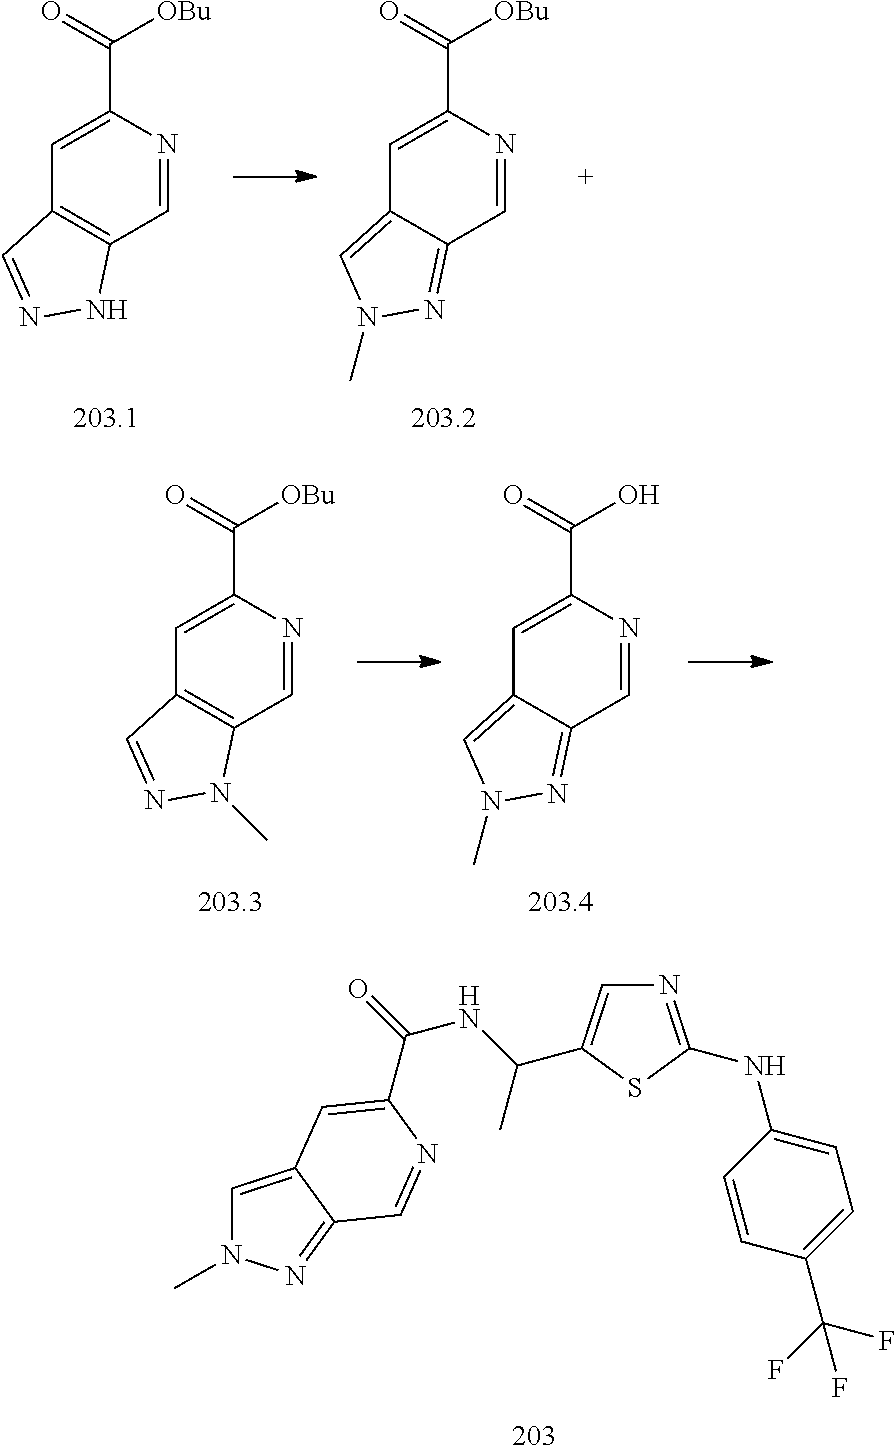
C1=NC(C([OBu])=O)=CC2=C1NN=C2.C1=NC(C([OBu])=O)=CC2=CN(C)N=C12.C1=NC(C(O)=O)=CC2=CN(C)N=C12.C1=NC(C([OBu])=O)=CC2=C1N(C)N=C2.C1=C2C(=NN1C)C=NC(C(NC(C)C1=CN=C(NC3=CC=C(C(F)(F)F)C=C3)S1)=O)=C2
